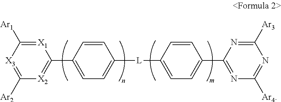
[X1]1=C([Ar1])[X3]=C([Ar2])[X2]=C1C1=CC=C([L]C2=CC=C(C3=NC([Ar4])=NC([Ar3])=N3)C=C2)C=C1
